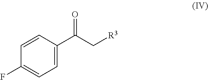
[R3]CC(C1=CC=C(F)C=C1)=O
